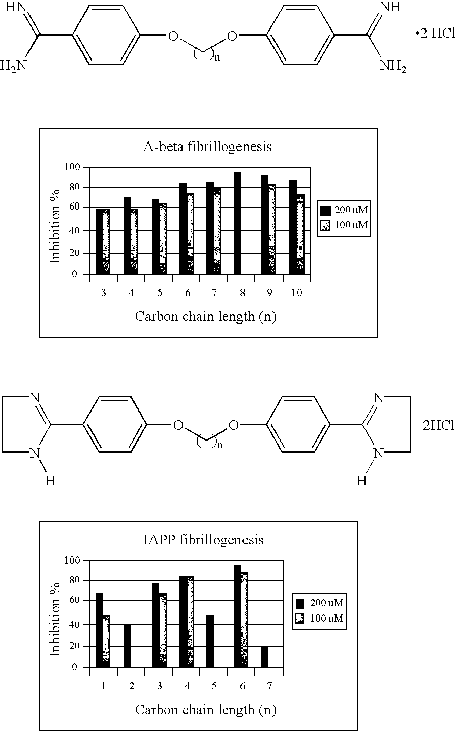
C(C1=CC=C(OCOC2=CC=C(C(=N)N)C=C2)C=C1)(N)=N.[2 HCl].C1(C2=CC=C(OCOC3=CC=C(C4=NCCN4[H])C=C3)C=C2)=NCCN1[H].[2HCl]
